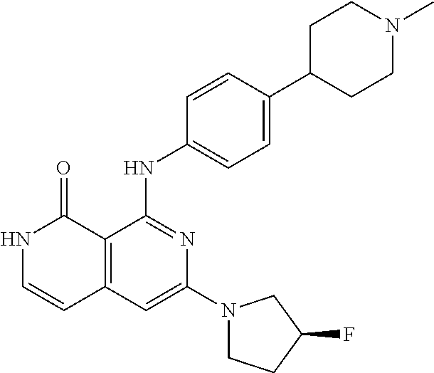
C1=CC(NC2=NC(N3CCC(F)C3)=CC3=C2C(=O)NC=C3)=CC=C1C1CCN(C)CC1
